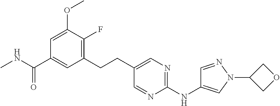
CNC(C1=CC(CCC2=CN=C(NC3=CN(C4COC4)N=C3)N=C2)=C(F)C(OC)=C1)=O
